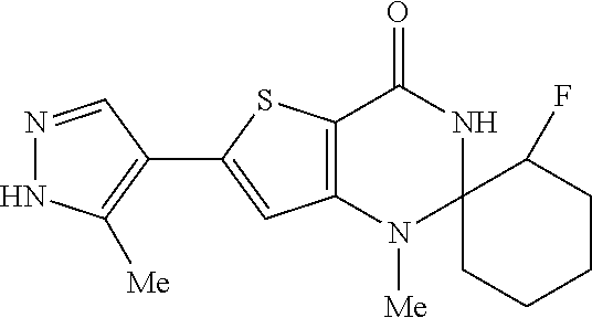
C12=C(N([Me])C3(NC1=O)CCCCC3F)C=C(C1=C([Me])NN=C1)S2
